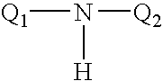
[Q1]N([H])[Q2]
